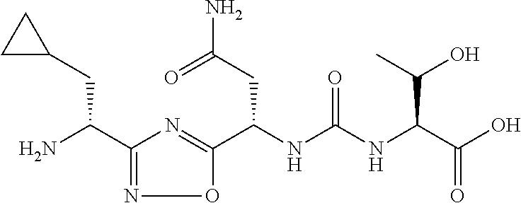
C1(C(N)CC2CC2)=NOC(C(NC(NC(C(O)=O)C(O)C)=O)CC(N)=O)=N1
